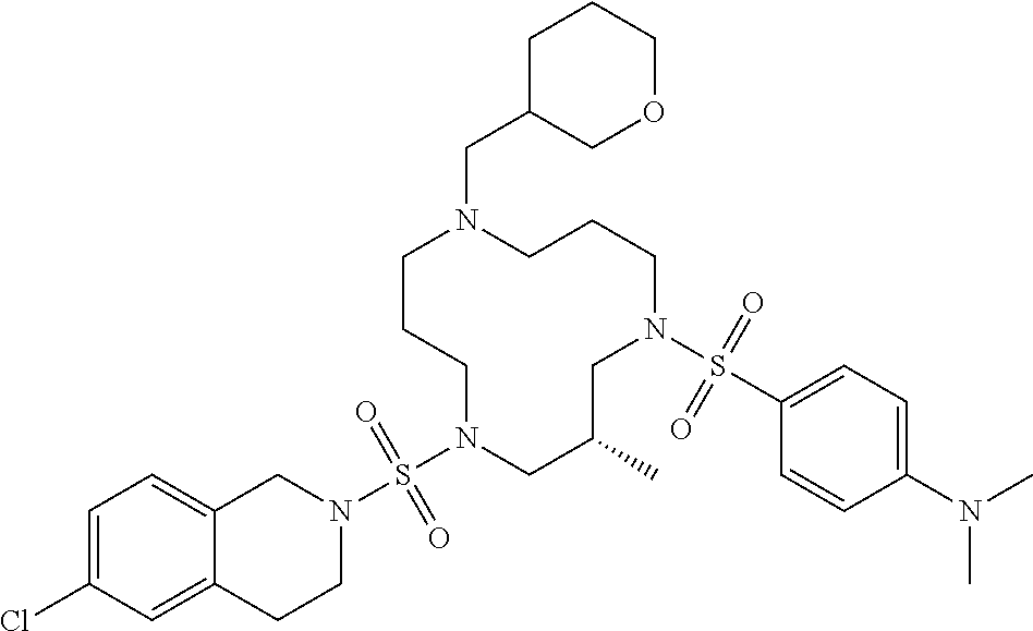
C1CCN(S(N2CC3=CC=C(Cl)C=C3CC2)(=O)=O)CC(C)CN(S(C2=CC=C(N(C)C)C=C2)(=O)=O)CCCN1CC1CCCOC1
